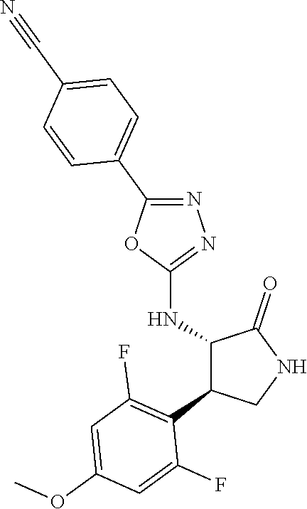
C1(NC2C(C3=C(F)C=C(OC)C=C3F)CNC2=O)=NN=C(C2=CC=C(C#N)C=C2)O1
